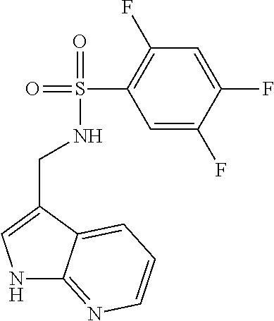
C1=C(F)C(F)=CC(F)=C1S(=O)(=O)NCC1=CNC2=NC=CC=C12
